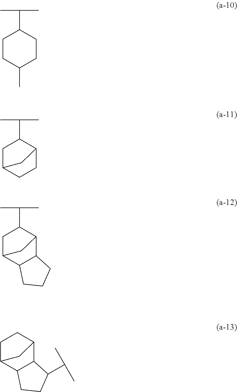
C1CC(C)CCC1C(C)C.C1C2CCC(C1C(C)C)C2.C1C2C3C(C(C1C(C)C)C2)CCC3.C1C2C3C(C(C1)C2)C(C(C)C)CC3
